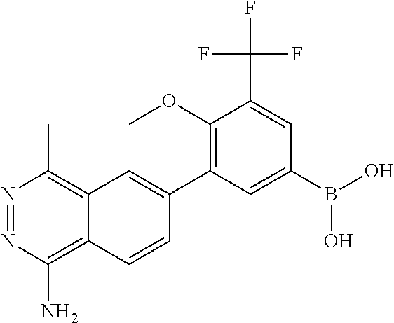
C12=C(C)N=NC(N)=C1C=CC(C1=C(OC)C(C(F)(F)F)=CC(B(O)O)=C1)=C2
